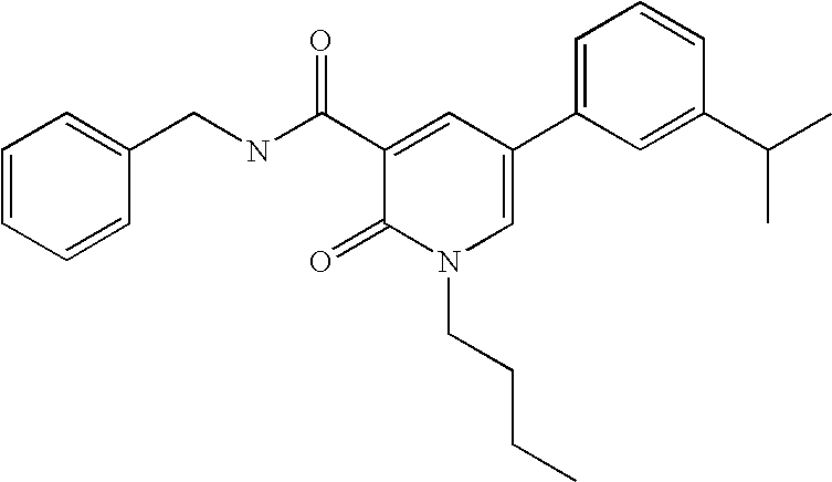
C1(CNC(C2=CC(C3=CC=CC(C(C)C)=C3)=CN(CCCC)C2=O)=O)=CC=CC=C1
